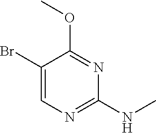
C1(Br)=CN=C(NC)N=C1OC
